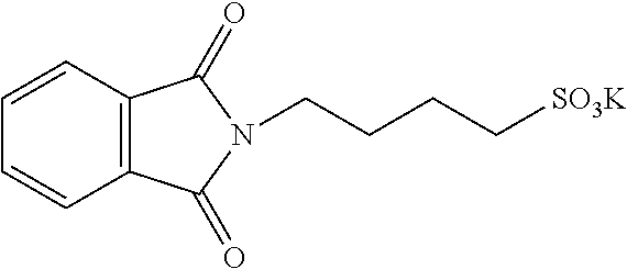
C1=CC=CC2=C1C(=O)N(CCCC[SO3K])C2=O
